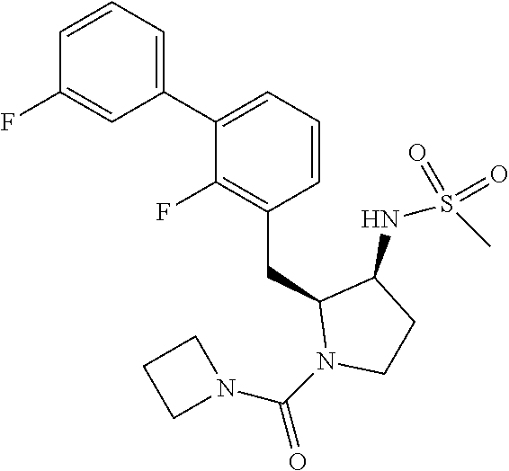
C1(C2=CC=CC(CC3N(C(=O)N4CCC4)CCC3NS(C)(=O)=O)=C2F)=CC=CC(F)=C1
